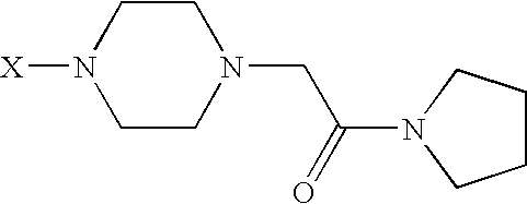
C1CN(CC(=O)N2CCCC2)CCN1[X]
